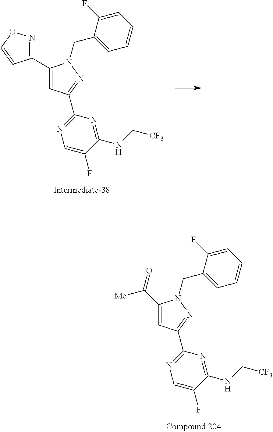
C(=O)([Me])C1=CC(C2=NC=C(F)C(NC[CF3])=N2)=NN1CC1=CC=CC=C1F.C1(C2=CC(C3=NC=C(F)C(NC[CF3])=N3)=NN2CC2=CC=CC=C2F)=NOC=C1
